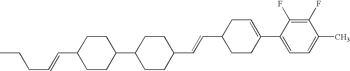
C1(F)=C(F)C(C2=CCC(C=CC3CCC(C4CCC(C=CCCC)CC4)CC3)CC2)=CC=C1C
